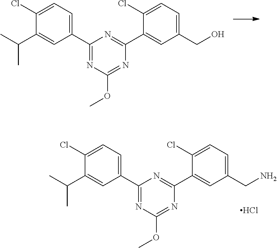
C1(Cl)=CC=C(CO)C=C1C1=NC(C2=CC=C(Cl)C(C(C)C)=C2)=NC(OC)=N1.C1(Cl)=CC=C(CN)C=C1C1=NC(C2=CC=C(Cl)C(C(C)C)=C2)=NC(OC)=N1.Cl
